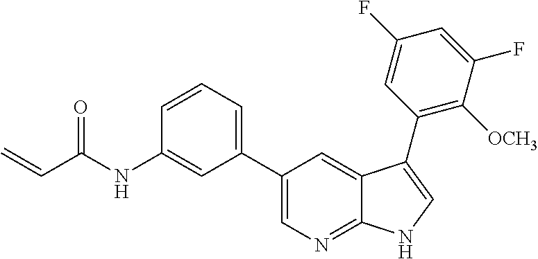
C(C(NC1=CC(C2=CN=C3C(=C2)C(C2=C([OCH3])C(F)=CC(F)=C2)=CN3)=CC=C1)=O)=C
